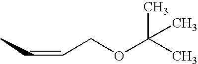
C(COC(C)(C)C)=CC
